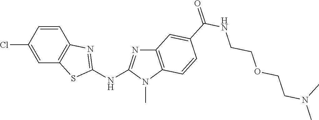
C1(Cl)=CC2=C(C=C1)N=C(NC1=NC3=C(N1C)C=CC(C(NCCOCCN(C)C)=O)=C3)S2
